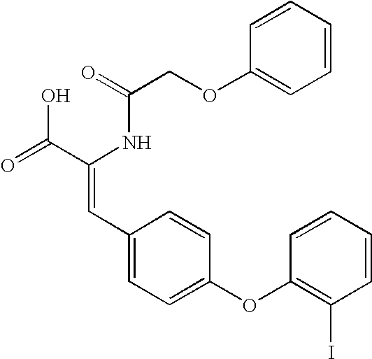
C(=O)(NC(C(=O)O)=CC1=CC=C(OC2=C(I)C=CC=C2)C=C1)COC1=CC=CC=C1
